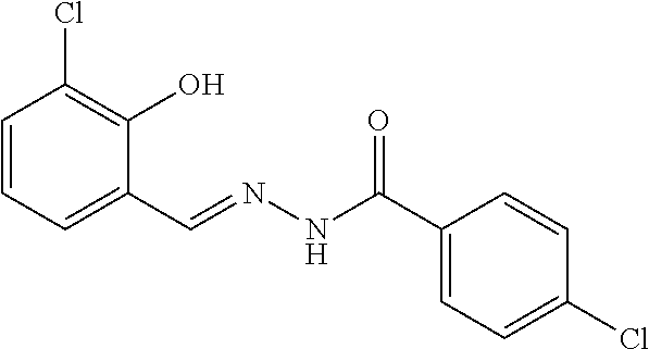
C1=CC=C(C=NNC(C2=CC=C(Cl)C=C2)=O)C(O)=C1Cl
